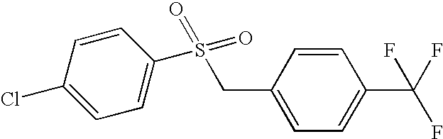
C1(Cl)=CC=C(S(=O)(CC2=CC=C(C(F)(F)F)C=C2)=O)C=C1
